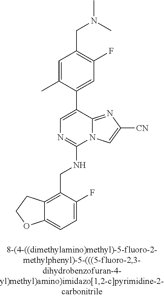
C12=CC=C(F)C(CNC3=NC=C(C4=CC(F)=C(CN(C)C)C=C4C)C4=NC([CN])=CN34)=C1CCO2
